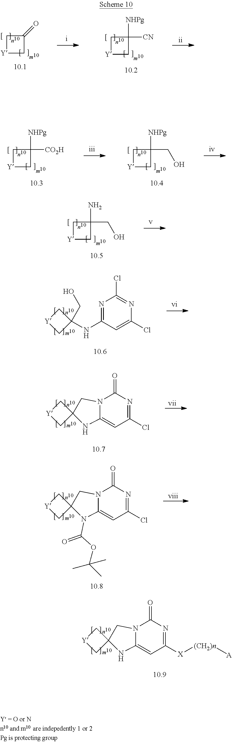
C1(=O)C[Y]C1.C1([NHPg])([CN])C[Y]C1.C1([NHPg])([CO2H])C[Y]C1.C1([NHPg])(CO)C[Y]C1.C1(N)(CO)C[Y]C1.N1=C(NC2(CO)C[Y]C2)C=C(Cl)N=C1Cl.N12C(=CC(Cl)=NC1=O)NC1(C[Y]C1)C2.N12C(=CC(Cl)=NC1=O)N(C(OC(C)(C)C)=O)C1(C[Y]C1)C2.N12C(=CC([X][(CH2)n][A])=NC1=O)NC1(C[Y]C1)C2
